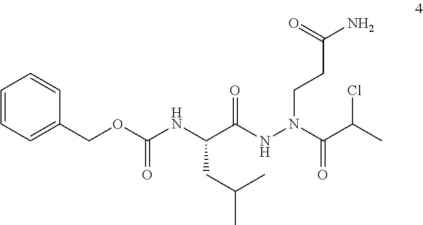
C(C(NN(CCC(N)=O)C(C(C)Cl)=O)=O)(NC(OCC1=CC=CC=C1)=O)CC(C)C
